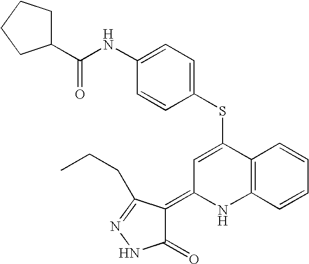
S(C1=CC(=C2C(=O)NN=C2CCC)NC2=C1C=CC=C2)C1=CC=C(NC(C2CCCC2)=O)C=C1
